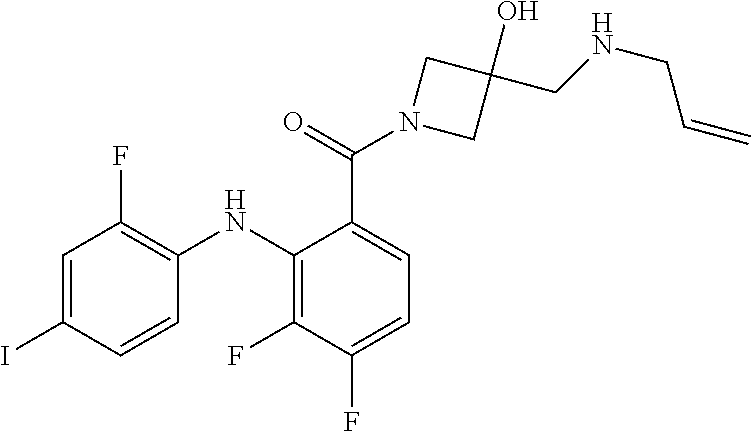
C1=C(C(N2CC(O)(CNCC=C)C2)=O)C(NC2=C(F)C=C(I)C=C2)=C(F)C(F)=C1
